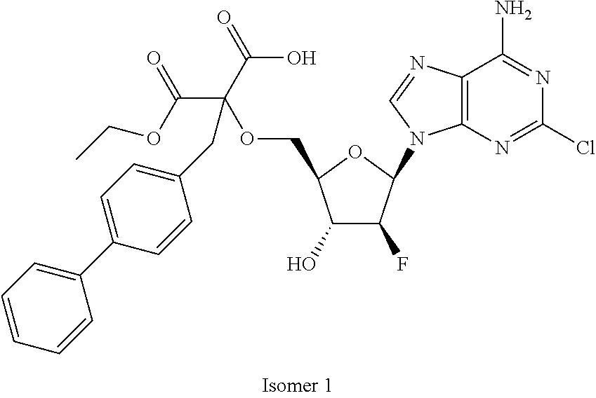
C1(O)C(F)C(N2C3=C(N=C2)C(N)=NC(Cl)=N3)OC1COC(C(OCC)=O)(C(=O)O)CC1=CC=C(C2=CC=CC=C2)C=C1
